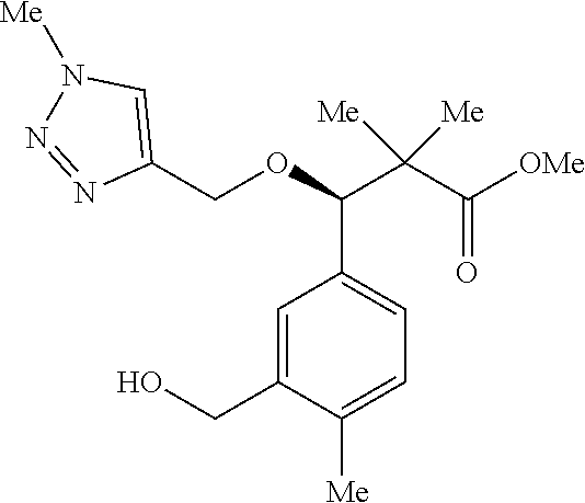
OCC1=CC(C(OCC2=CN([Me])N=N2)C(C([OMe])=O)([Me])[Me])=CC=C1[Me]
